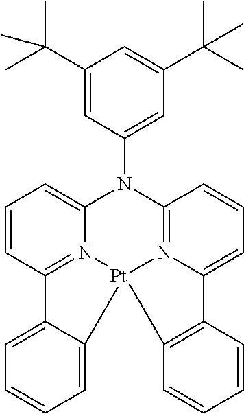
C12=N3C(=CC=C1)N(C1=CC(C(C)(C)C)=CC(C(C)(C)C)=C1)C1=N4C(=CC=C1)C1=C(C=CC=C1)[Pt]34C1=CC=CC=C21
